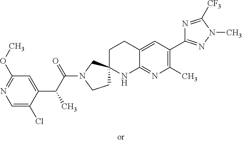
C1=C(Cl)C(C(C(N2CCC3(C2)CCC2=CC(C4=NN(C)C([CF3])=N4)=C(C)N=C2N3)=O)C)=CC(OC)=N1
